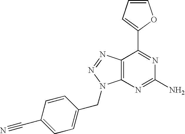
C1=CC=C(C2=NC(N)=NC3=C2N=NN3CC2=CC=C(C#N)C=C2)O1
